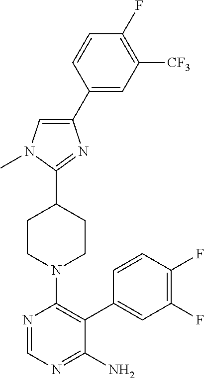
C1(F)=C([CF3])C=C(C2=CN(C)C(C3CCN(C4=C(C5=CC(F)=C(F)C=C5)C(N)=NC=N4)CC3)=N2)C=C1
